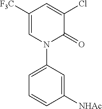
C1=C([F3C])C=C(Cl)C(=O)N1C1=CC=CC([NHAc])=C1
